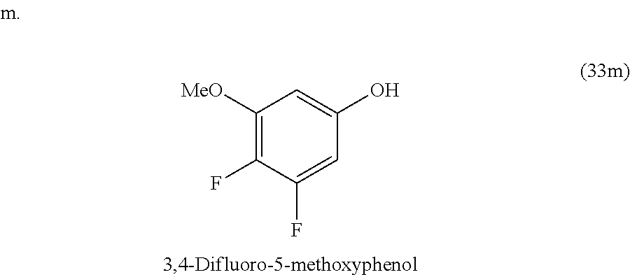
C1([MeO])=C(F)C(F)=CC(O)=C1
